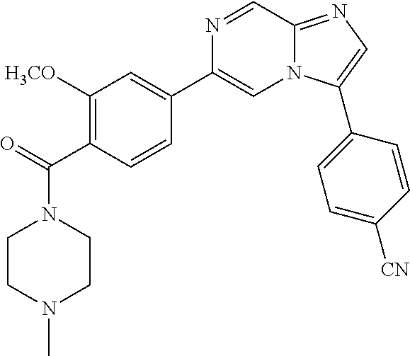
N1(C(=O)C2=C([H3CO])C=C(C3=CN4C(=NC=C4C4=CC=C([CN])C=C4)C=N3)C=C2)CCN(C)CC1
